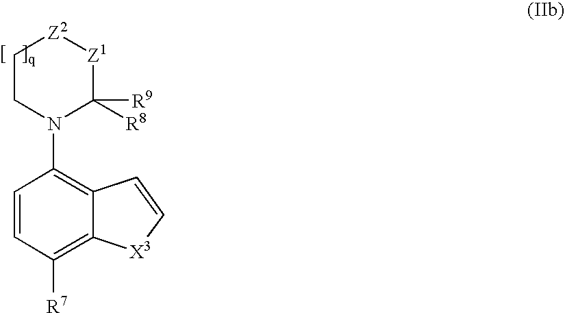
C1CN(C2=C3C(=C([R7])C=C2)[X3]C=C3)C([R8])([R9])[Z1][Z2]1
